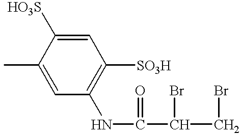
C1=C([HO3S])C(C)=CC(NC(C(CBr)Br)=O)=C1[SO3H]
